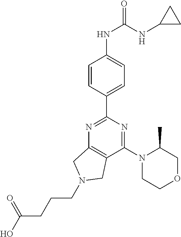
C1(NC(=O)NC2CC2)=CC=C(C2=NC3=C(C(N4CCOCC4C)=N2)CN(CCCC(O)=O)C3)C=C1
